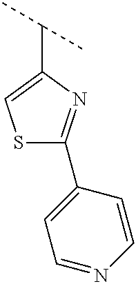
S1C(C2=CC=NC=C2)=NC(C(C)C)=C1
